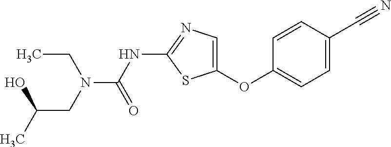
O(C1=CN=C(NC(=O)N(CC)CC(O)C)S1)C1=CC=C(C#N)C=C1
